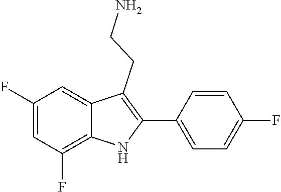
NCCC1=C(C2=CC=C(F)C=C2)NC2=C(F)C=C(F)C=C21
